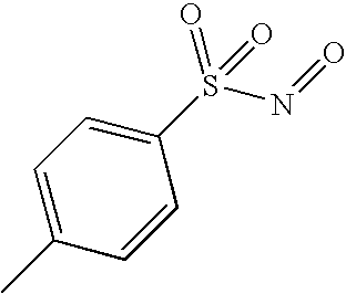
C1(S(N=O)(=O)=O)=CC=C(C)C=C1
